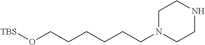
O(CCCCCCN1CCNCC1)[TBS]
